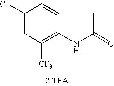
[2 TFA].N(C(=O)C)C1=C([CF3])C=C(Cl)C=C1
